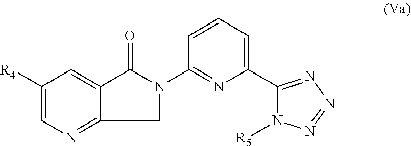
C1([R4])=CN=C2C(=C1)C(=O)N(C1=NC(C3=NN=NN3[R5])=CC=C1)C2
